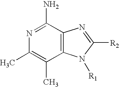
C12=C(C(N)=NC(C)=C1C)N=C([R2])N2[R1]
